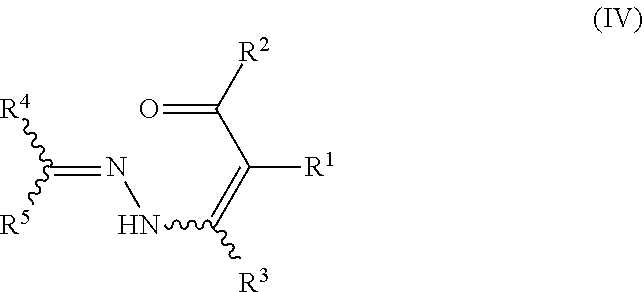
C(=NNC(=C([R1])C(=O)[R2])[R3])([R5])[R4]
